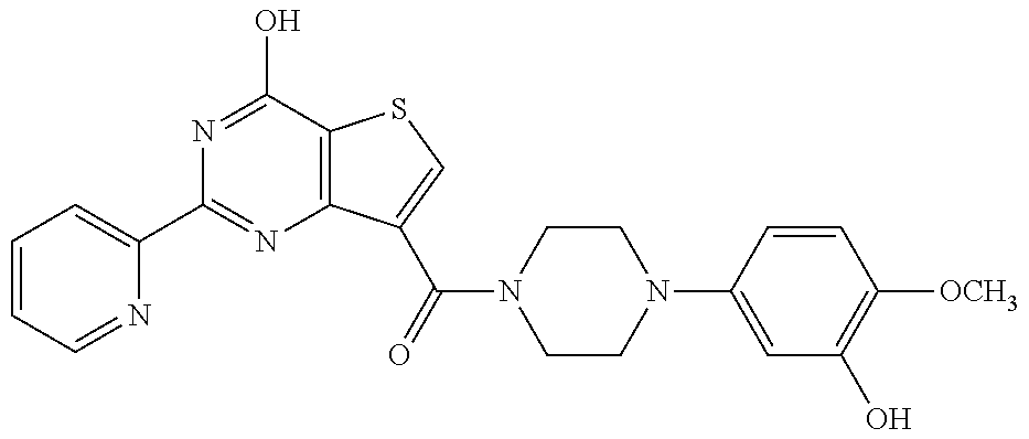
C1=CC=NC(C2=NC3=C(C(O)=N2)SC=C3C(=O)N2CCN(C3=CC(O)=C([OCH3])C=C3)CC2)=C1
